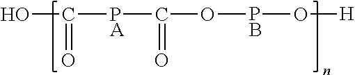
OC([PA]C(=O)O[PB]O[H])=O
